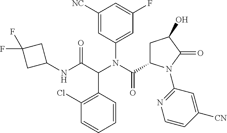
C1([NC])=CC(N(C(=O)C2CC(O)C(=O)N2C2=NC=CC([CN])=C2)C(C(NC2CC(F)(F)C2)=O)C2=C(Cl)C=CC=C2)=CC(F)=C1
